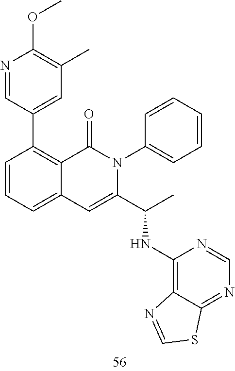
N1=CC(C2=C3C(=CC=C2)C=C(C(C)NC2=C4C(=NC=N2)SC=N4)N(C2=CC=CC=C2)C3=O)=CC(C)=C1OC
